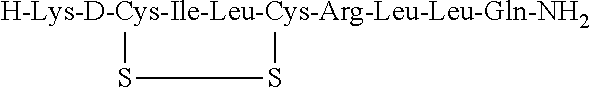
[H-Lys-D-Cys-Ile-Leu-Cys-Arg-Leu-Leu-Gln-NH2]1SS1
